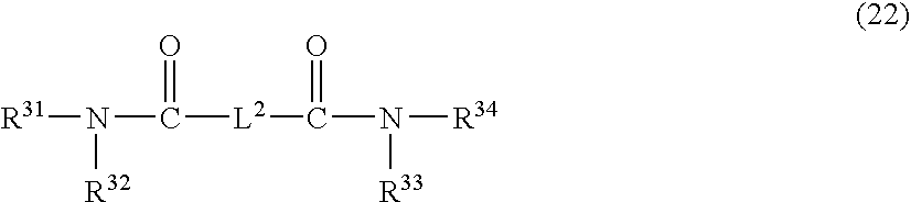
[R31]N([R32])C([L2]C(N([R33])[R34])=O)=O
